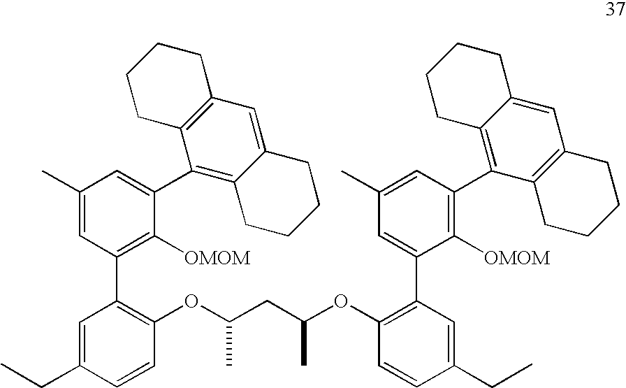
C1(OC(CC(OC2=C(C3=CC(C)=CC(C4=C5C(=CC6=C4CCCC6)CCCC5)=C3[OMOM])C=C(CC)C=C2)C)C)=C(C2=C([OMOM])C(C3=C4C(=CC5=C3CCCC5)CCCC4)=CC(C)=C2)C=C(CC)C=C1
